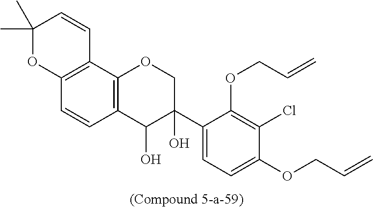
C12=C(C3=C(C=C1)C(O)C(C1=CC=C(OCC=C)C(Cl)=C1OCC=C)(O)CO3)C=CC(C)(C)O2
